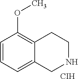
[CIH].C1=CC=C2C(=C1OC)CCNC2
